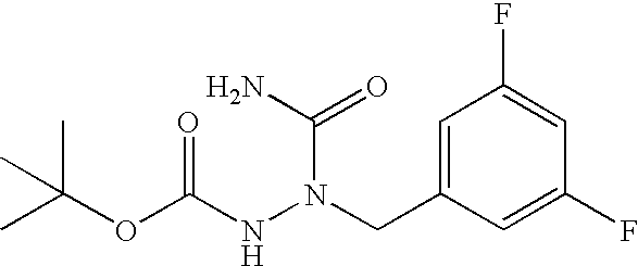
C1=C(CN(NC(OC(C)(C)C)=O)C(=O)N)C=C(F)C=C1F
